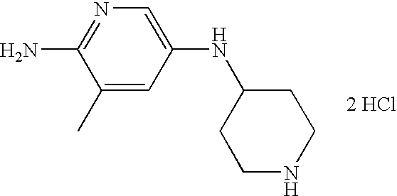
N1=C(N)C(C)=CC(NC2CCNCC2)=C1.[2 HCl]
